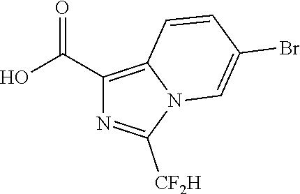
OC(=O)C1=C2N(C([CF2H])=N1)C=C(Br)C=C2
